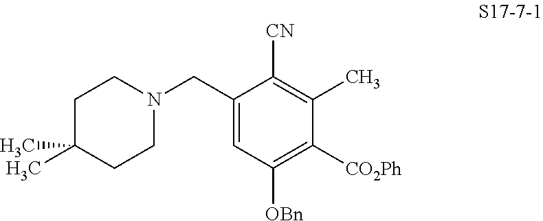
C1(CN2CCC(C)(C)CC2)=CC([OBn])=C([CO2Ph])C(C)=C1[CN]
